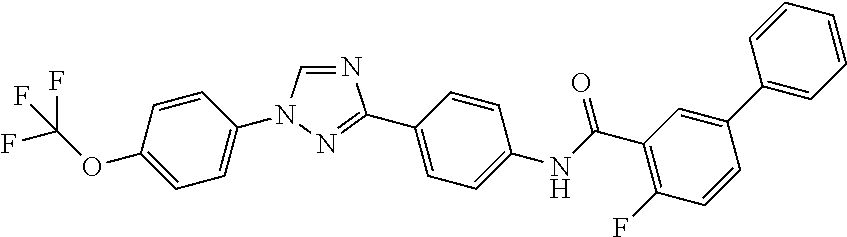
N1=CN(C2=CC=C(OC(F)(F)F)C=C2)N=C1C1=CC=C(NC(C2=C(F)C=CC(C3=CC=CC=C3)=C2)=O)C=C1
